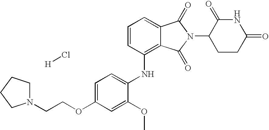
[H]Cl.C1=CC(NC2=CC=C(OCCN3CCCC3)C=C2OC)=C2C(=C1)C(=O)N(C1CCC(=O)NC1=O)C2=O
